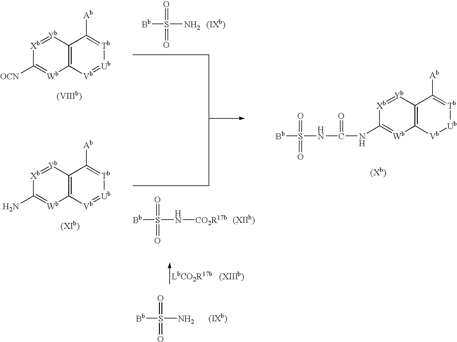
[Xb]1=[Yb]C2=C([Wb]=C1[OCN])[Vb]=[Ub][Tb]=C2[Ab].[Bb]S(N)(=O)=O.[Bb]S(N[CO2R17b])(=O)=O.[Xb]1=[Yb]C2=C([Wb]=C1N)[Vb]=[Ub][Tb]=C2[Ab].[Xb]1=[Yb]C2=C([Wb]=C1NC(NS([Bb])(=O)=O)=O)[Vb][Ub][Tb]=C2[Ab].[Bb]S(N)(=O)=O
